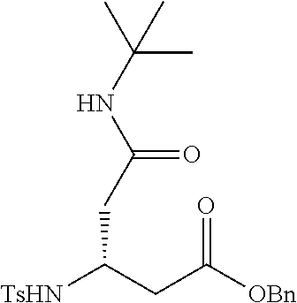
C(C(CC([OBn])=O)[TsHN])C(=O)NC(C)(C)C
